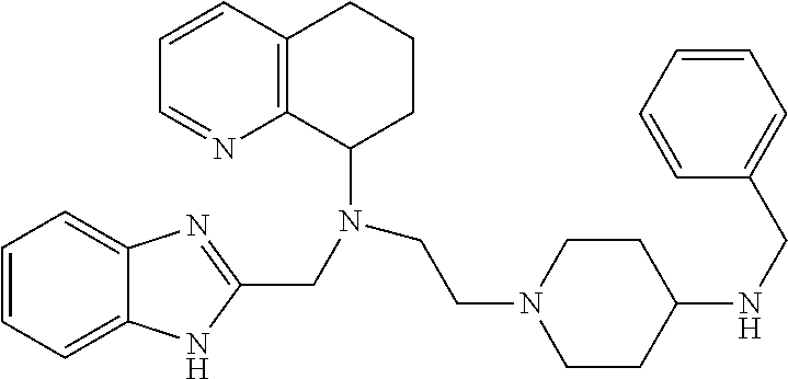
C1=CC=C2C(=C1)N=C(CN(C1CCCC3=C1N=CC=C3)CCN1CCC(NCC3=CC=CC=C3)CC1)N2
